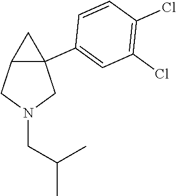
C12C(C3=CC(Cl)=C(Cl)C=C3)(CN(CC(C)C)C1)C2
